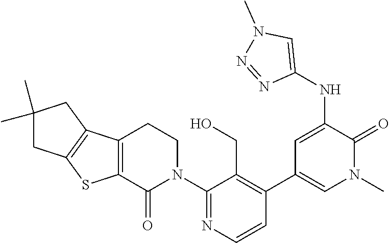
C1(N2CCC3=C(C2=O)SC2=C3CC(C)(C)C2)=NC=CC(C2=CN(C)C(=O)C(NC3=CN(C)N=N3)=C2)=C1CO
